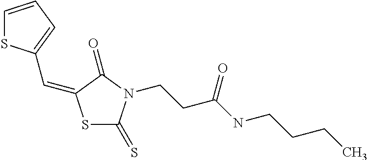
C1=CC=C(C=C2SC(=S)N(CCC(NCCCC)=O)C2=O)S1
